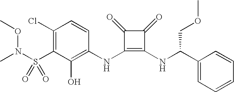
S(C1=C(Cl)C=CC(NC2=C(NC(C3=CC=CC=C3)COC)C(=O)C2=O)=C1O)(N(C)OC)(=O)=O
